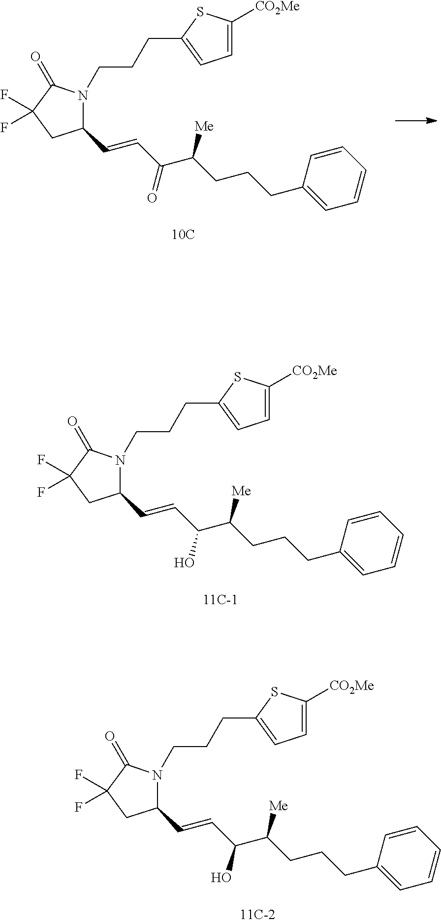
N1(CCCC2=CC=C([CO2Me])S2)C(C=CC(=O)C([Me])CCCC2=CC=CC=C2)CC(F)(F)C1=O.C(=CC(O)C([Me])CCCC1=CC=CC=C1)C1CC(F)(F)C(=O)N1CCCC1=CC=C([CO2Me])S1.C(=CC(O)C([Me])CCCC1=CC=CC=C1)C1CC(F)(F)C(=O)N1CCCC1=CC=C([CO2Me])S1
